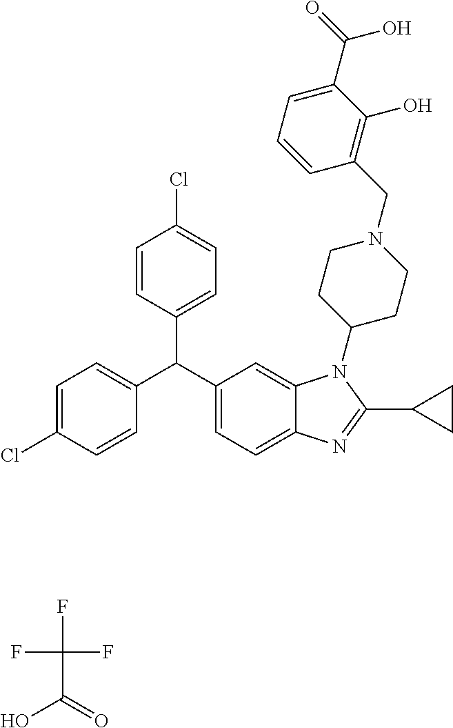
C1=C(Cl)C=CC(C(C2=CC=C3C(=C2)N(C2CCN(CC4=C(O)C(C(=O)O)=CC=C4)CC2)C(C2CC2)=N3)C2=CC=C(Cl)C=C2)=C1.FC(F)(F)C(=O)O
